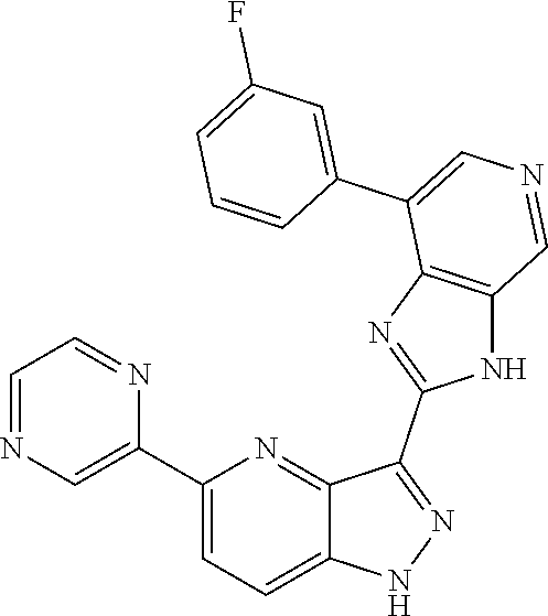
C1(C2=CN=CC=N2)=CC=C2C(=N1)C(C1=NC3=C(N1)C=NC=C3C1=CC(F)=CC=C1)=NN2
